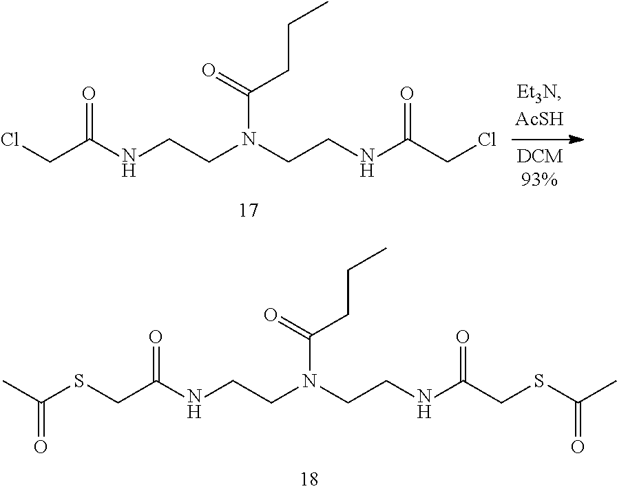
S(CC(NCCN(CCNC(CSC(C)=O)=O)C(=O)CCC)=O)C(C)=O.ClCC(NCCN(CCNC(CCl)=O)C(=O)CCC)=O
